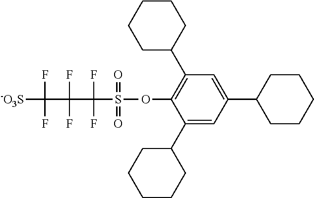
O(S(=O)(=O)C(F)(F)C(F)(F)C(F)(F)[-O3S])C1=C(C2CCCCC2)C=C(C2CCCCC2)C=C1C1CCCCC1
